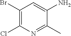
C1(Br)=C(Cl)N=C(C)C(N)=C1
